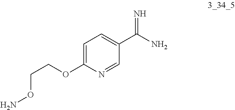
C1=C(OCCON)N=CC(C(N)=N)=C1
